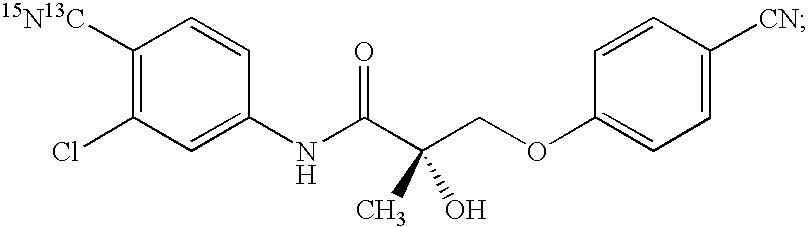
C1=CC(NC(C(COC2=CC=C([CN])C=C2)(C)O)=O)=CC(Cl)=C1[15N13C]
